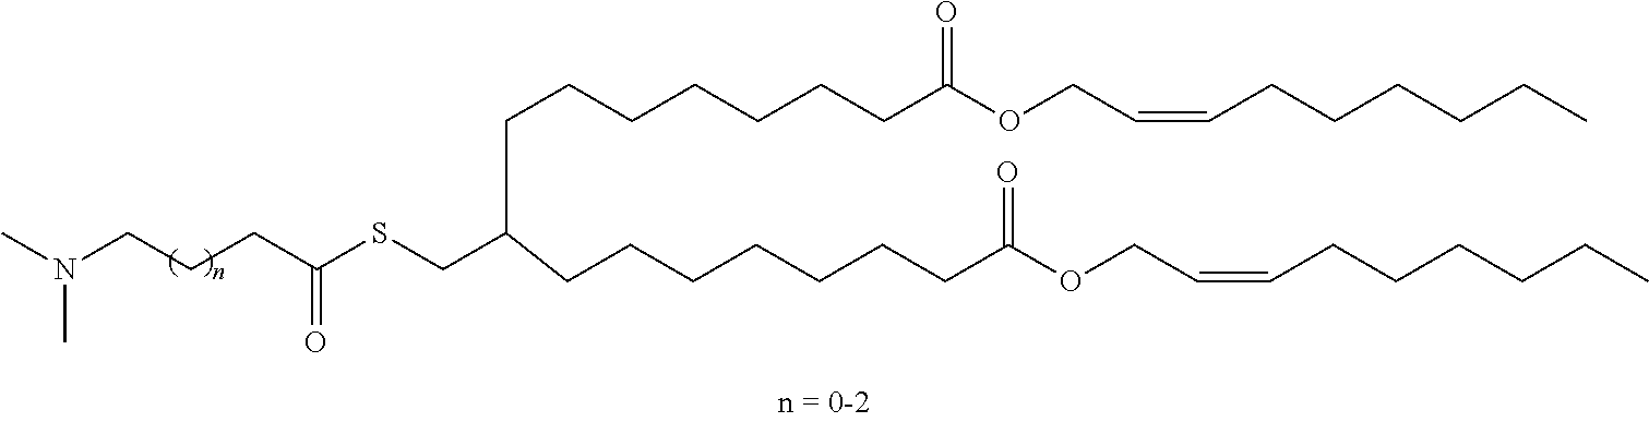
N(CCCC(SCC(CCCCCCCC(OCC=CCCCCCC)=O)CCCCCCCC(OCC=CCCCCCC)=O)=O)(C)C
